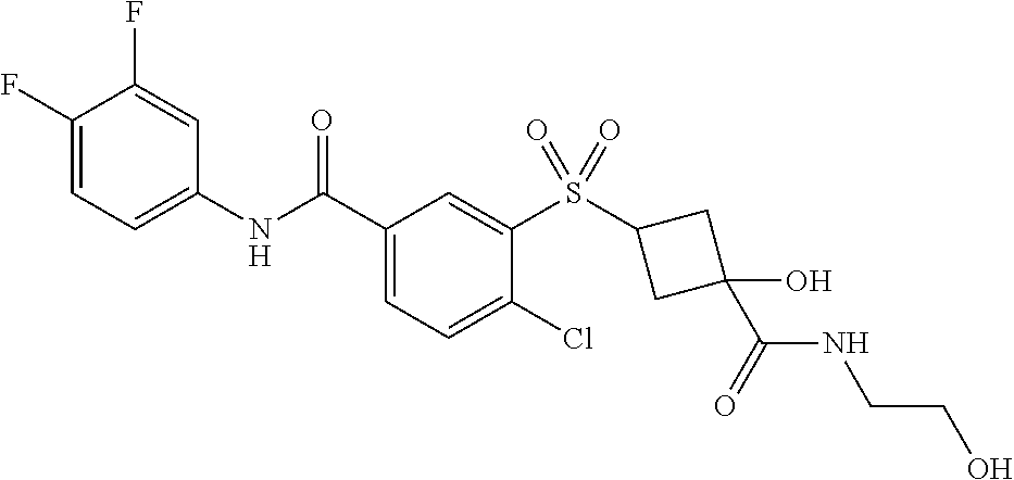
C1(F)=CC=C(NC(C2=CC=C(Cl)C(S(C3CC(O)(C(=O)NCCO)C3)(=O)=O)=C2)=O)C=C1F
